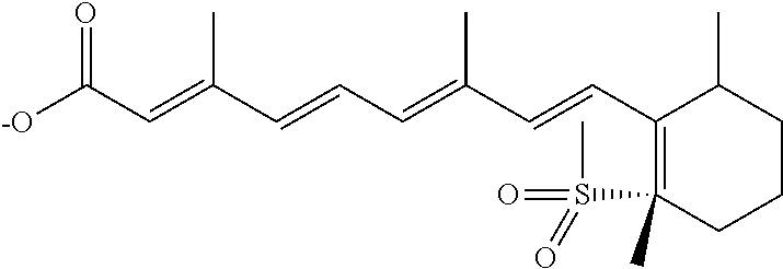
[-O]C(C=C(C=CC=C(C=CC1=C(S(C)(=O)=O)(C)CCCC1C)C)C)=O
